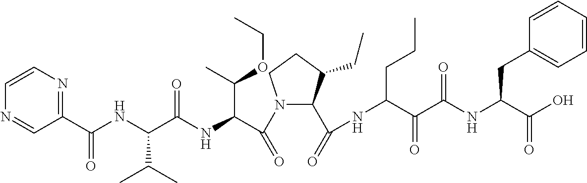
C1(C(NC(C(NC(C(N2C(C(=O)NC(C(C(NC(C(O)=O)CC3=CC=CC=C3)=O)=O)CCC)C(CC)CC2)=O)C(C)OCC)=O)C(C)C)=O)=NC=CN=C1
